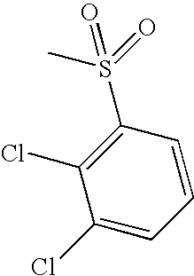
CS(=O)(=O)C1=C(Cl)C(Cl)=CC=C1
